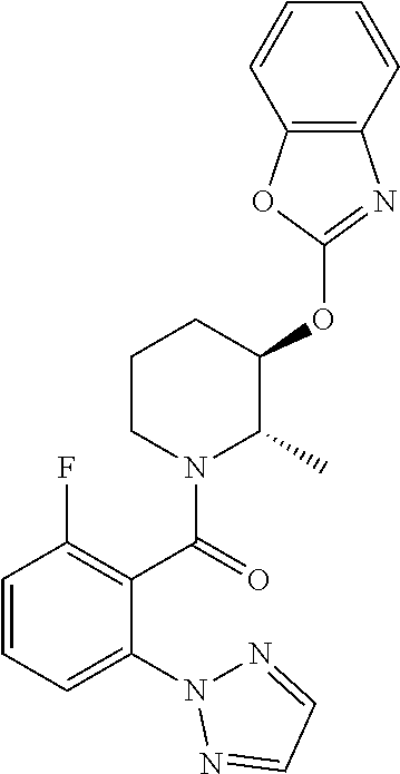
C1=CC=CC2=C1N=C(OC1CCCN(C(=O)C3=C(F)C=CC=C3N3N=CC=N3)C1C)O2
